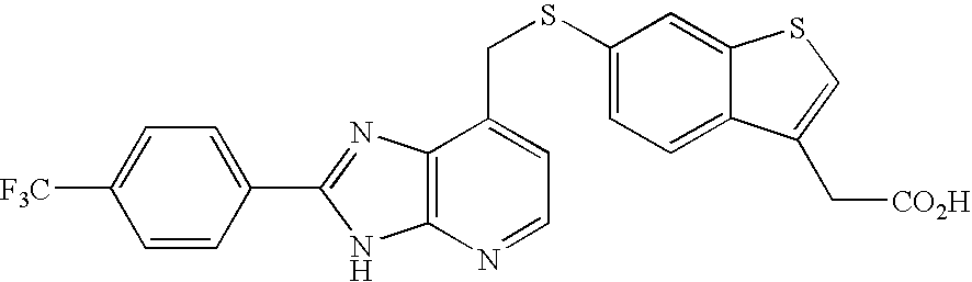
C1=C(C2=NC3=C(N2)N=CC=C3CSC2=CC=C3C(=C2)SC=C3C[CO2H])C=CC([F3C])=C1
